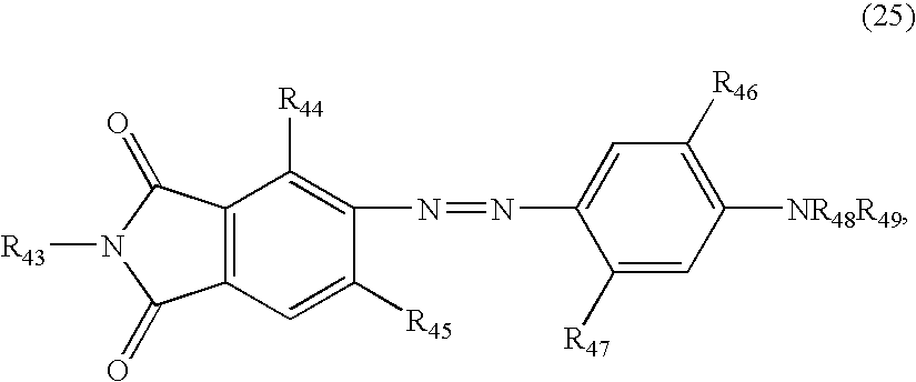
[R43]N1C(=O)C2=C(C1=O)C([R44])=C(N=NC1=CC([R46])=C([NR48R49])C=C1[R47])C([R45])=C2
